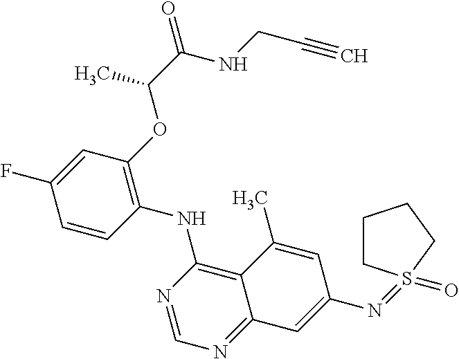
C1=CC(NC2=C3C(=NC=N2)C=C(N=S2(=O)CCCC2)C=C3C)=C(OC(C(=O)NCC#C)C)C=C1F
